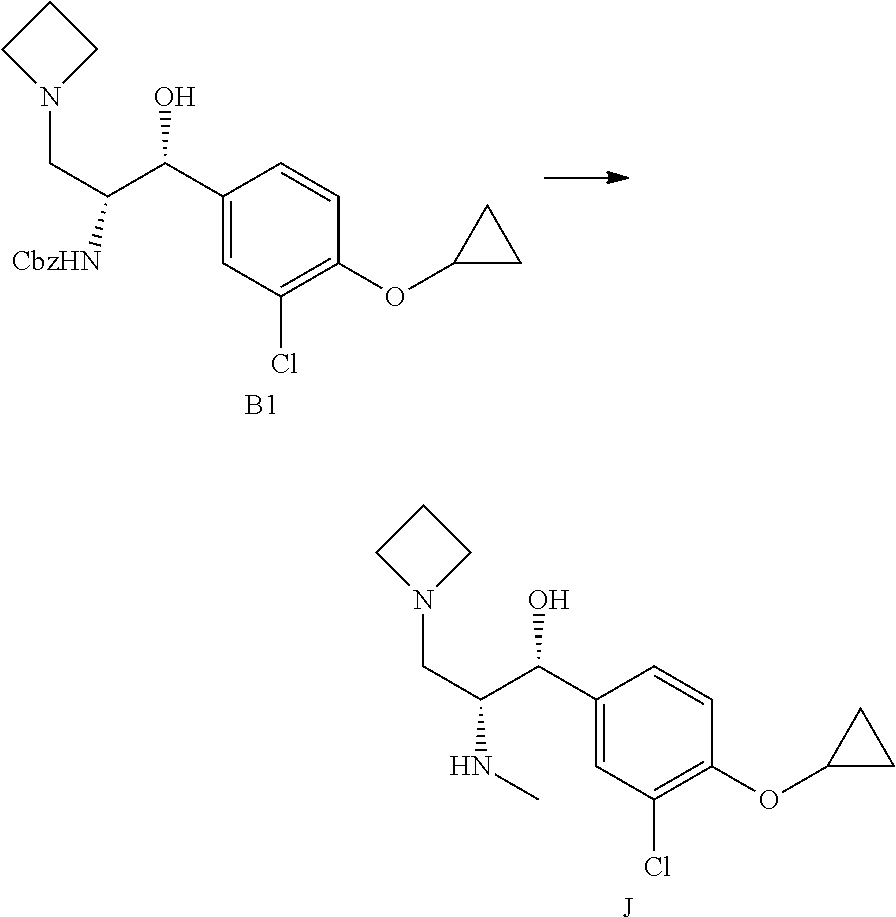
C1(C(C(CN2CCC2)[CbzHN])O)=CC(Cl)=C(OC2CC2)C=C1.[B1].C1(C(C(CN2CCC2)NC)O)=CC(Cl)=C(OC2CC2)C=C1.[J]
